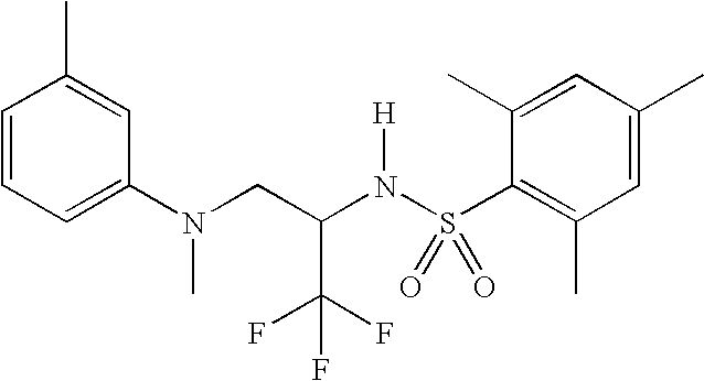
C1=CC=C(N(CC(N(S(C2=C(C)C=C(C)C=C2C)(=O)=O)[H])C(F)(F)F)C)C=C1C
